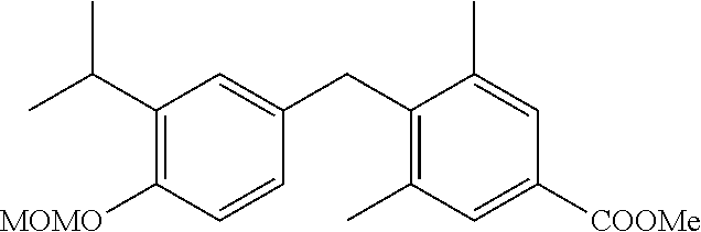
C1(C(C)C)=C([MOMO])C=CC(CC2=C(C)C=C([COOMe])C=C2C)=C1
